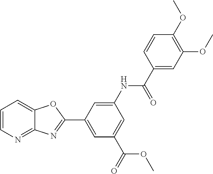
C1=CN=C2C(=C1)OC(C1=CC(C(=O)OC)=CC(NC(C3=CC(OC)=C(OC)C=C3)=O)=C1)=N2
